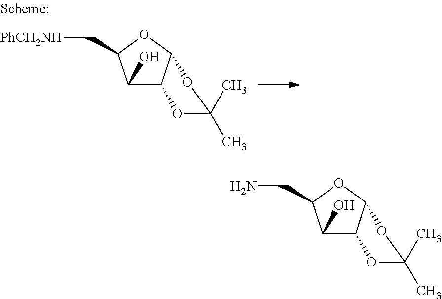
[PhCH2NH]CC1C(O)C2C(O1)OC(C)(C)O2.NCC1C(O)C2C(O1)OC(C)(C)O2
